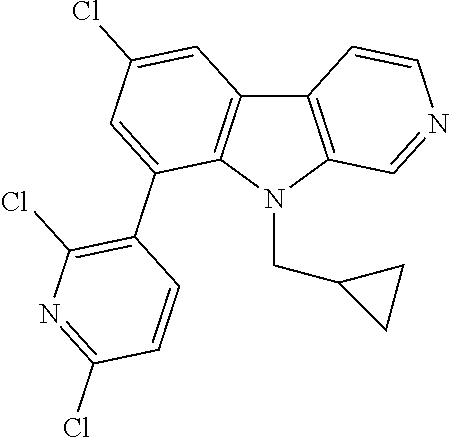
C12=C(N(CC3CC3)C3=C1C=C(Cl)C=C3C1=C(Cl)N=C(Cl)C=C1)C=NC=C2
